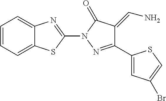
C1=CC=C2C(=C1)N=C(N1N=C(C3=CC(Br)=CS3)C(=CN)C1=O)S2
